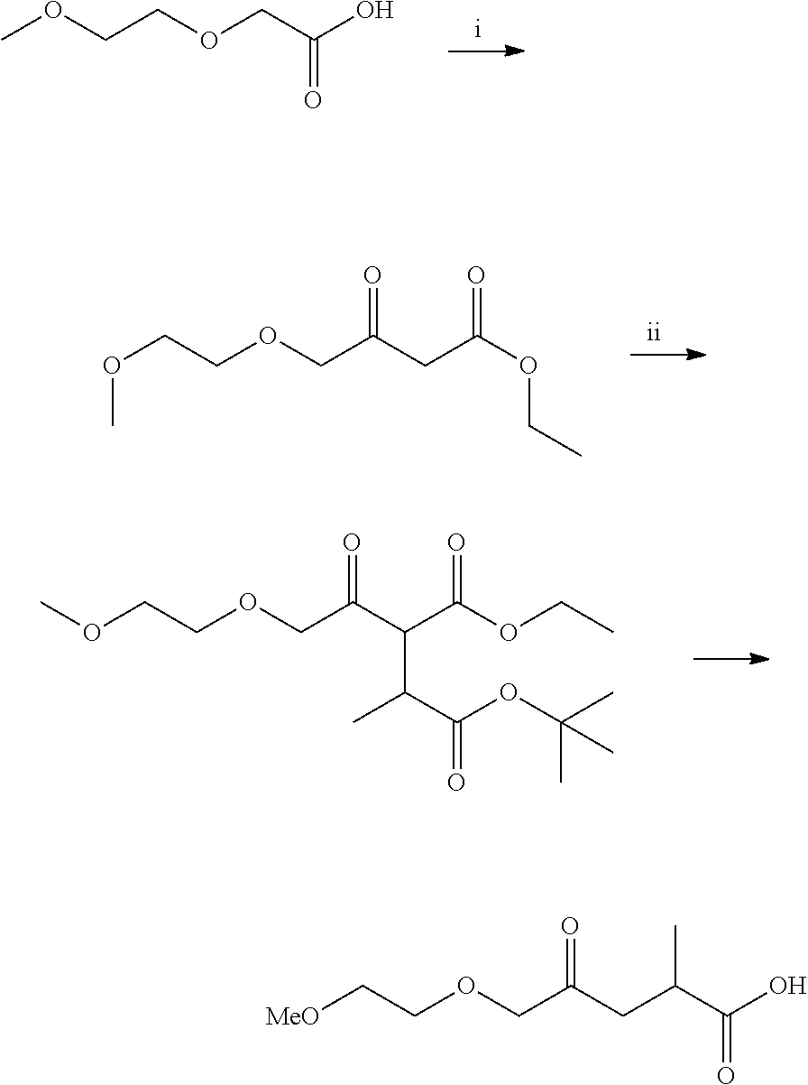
C(C(OCC)=O)C(COCCOC)=O.C(C(O)=O)OCCOC.C(C(OCC)=O)(C(COCCOC)=O)C(C(OC(C)(C)C)=O)C.C(C(C(O)=O)C)C(COCC[MeO])=O
